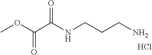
COC(C(NCCCN)=O)=O.Cl
